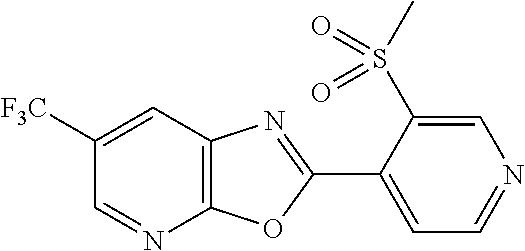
C12=C(C=C([F3C])C=N1)N=C(C1=CC=NC=C1S(C)(=O)=O)O2
